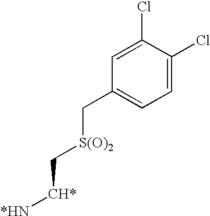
C1=C(Cl)C(Cl)=CC=C1C[S(O)2]C[CH*][*HN]
